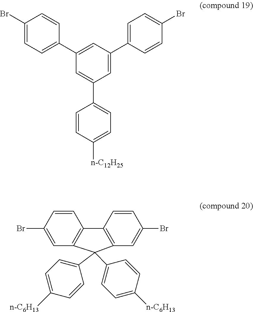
C1=C(C2=CC=C(Br)C=C2)C=C(C2=CC=C(Br)C=C2)C=C1C1=CC=C([n-C12H25])C=C1.C1=CC(Br)=CC2=C1C1=C(C=C(Br)C=C1)C2(C1=CC=C([n-C6H13])C=C1)C1=CC=C([n-C6H13])C=C1
